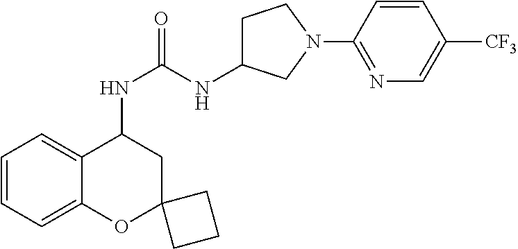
C1=CC=C2C(=C1)C(NC(NC1CCN(C3=NC=C([CF3])C=C3)C1)=O)CC1(O2)CCC1
